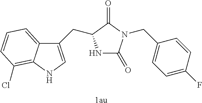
[1au].N1C(=O)N(CC2=CC=C(F)C=C2)C(=O)C1CC1=CNC2=C(Cl)C=CC=C12
